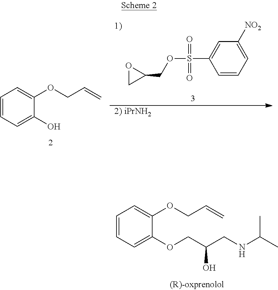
C1=CC=C(OCC(CNC(C)C)O)C(OCC=C)=C1.C1=CC=C(O)C(OCC=C)=C1.O1CC1COS(=O)(=O)C1=CC([NO2])=CC=C1.[2) iPrNH2]
